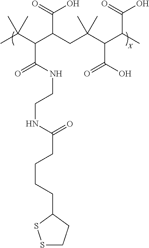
CC(C(C(CC(C(C(C)C(=O)O)C(O)=O)(C)C)C(=O)O)C(NCCNC(CCCCC1SSCC1)=O)=O)(C)C
